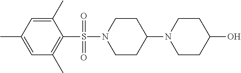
C1=C(C)C(S(N2CCC(N3CCC(O)CC3)CC2)(=O)=O)=C(C)C=C1C
